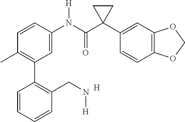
C1=C(N(C(C2(C3=CC4=C(C=C3)OCO4)CC2)=O)[H])C=CC(C)=C1C1=C(CN[H])C=CC=C1.[H]
